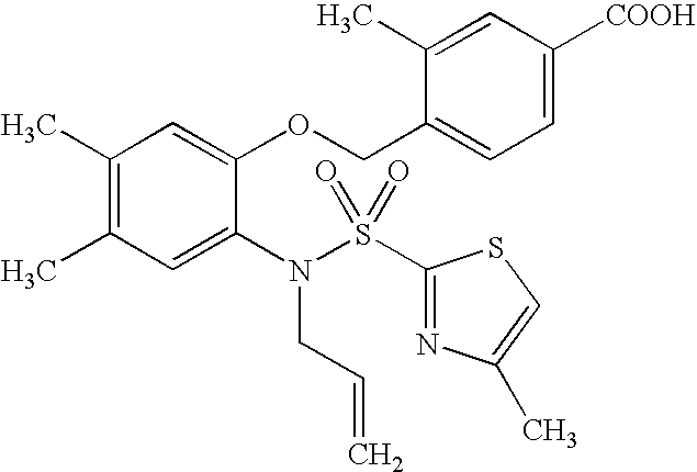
C1(C)=C(C)C=C(N(S(C2=NC(C)=CS2)(=O)=O)CC=C)C(OCC2=CC=C([COOH])C=C2C)=C1
